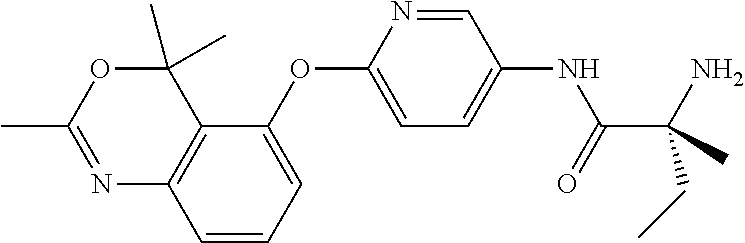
C1(C)=NC2=C(C(C)(C)O1)C(OC1=CC=C(NC(C(CC)(N)C)=O)C=N1)=CC=C2
